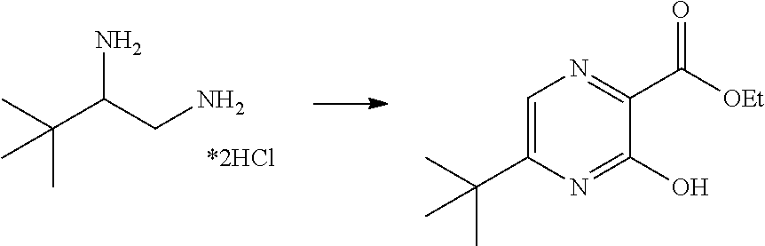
NC(CN)C(C)(C)C.C1=C(C(C)(C)C)N=C(O)C(C([OEt])=O)=N1
